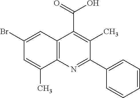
OC(=O)C1=C(C)C(C2=CC=CC=C2)=NC2=C1C=C(Br)C=C2C
